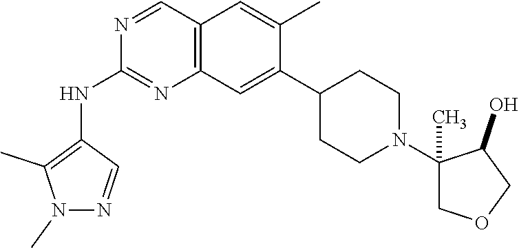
N1(C)N=CC(NC2=NC3=C(C=N2)C=C(C)C(C2CCN(C4(C)COCC4O)CC2)=C3)=C1C
